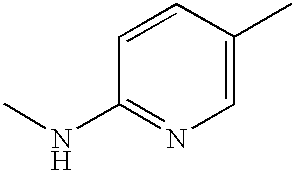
C1=CC(NC)=NC=C1C
